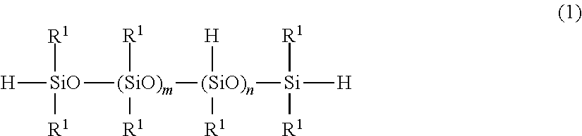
[H][SiO]([(SiO)m]([R1])([R1])[(SiO)n]([R1])([H])[Si]([R1])([R1])[H])([R1])[R1]
